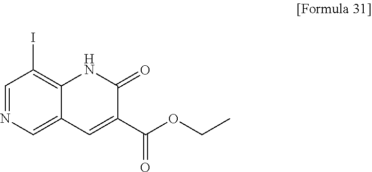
IC1=C2C(=CN=C1)C=C(C(OCC)=O)C(=O)N2
